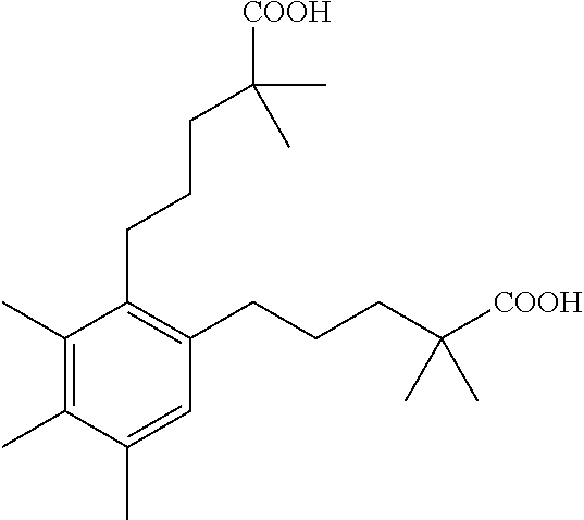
C1(C)=C(C)C(C)=CC(CCCC([COOH])(C)C)=C1CCCC(C)(C)[COOH]
